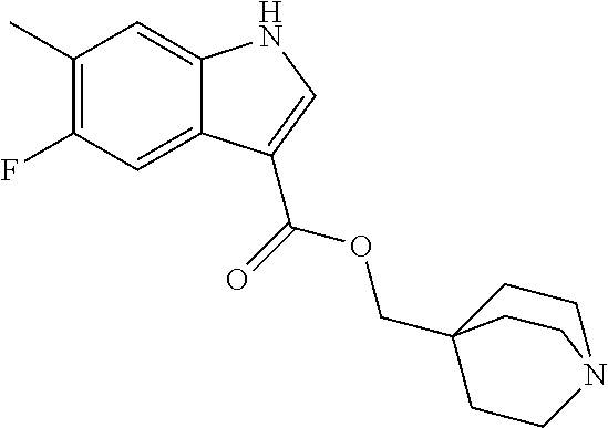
C1(C)=C(F)C=C2C(=C1)NC=C2C(=O)OCC12CCN(CC1)CC2
